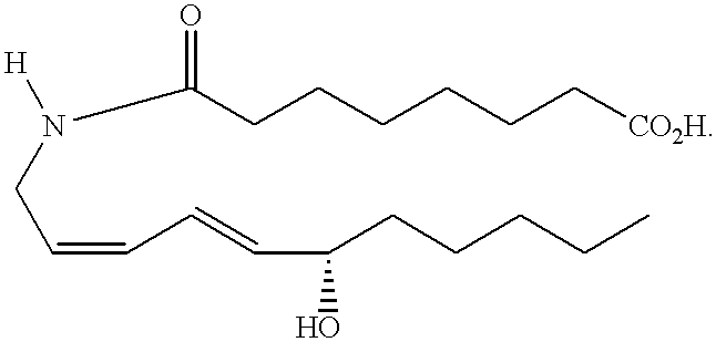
C(=CC=CC(CCCCC)O)CN(C(CCCCCC[CO2H])=O)[H]
